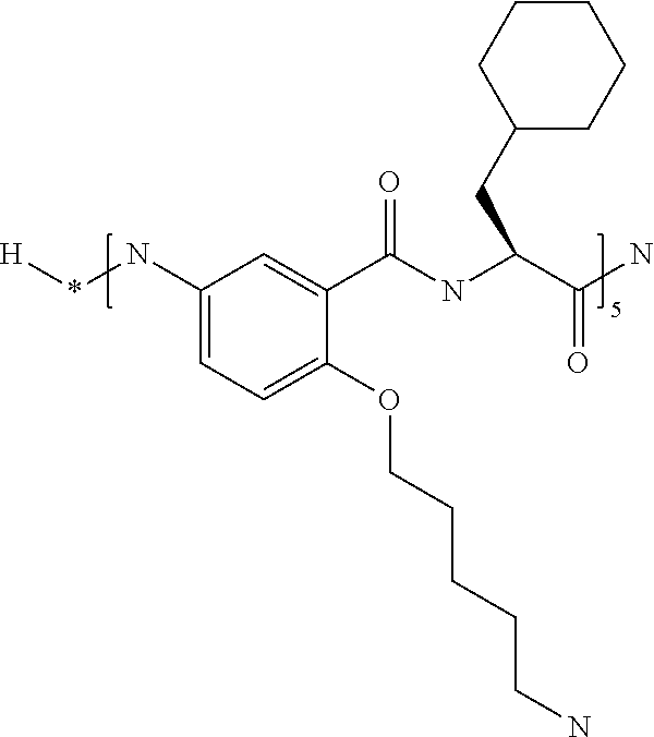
[H]*NC1=CC=C(OCCCCCN)C(C(NC(C(N)=O)CC2CCCCC2)=O)=C1
